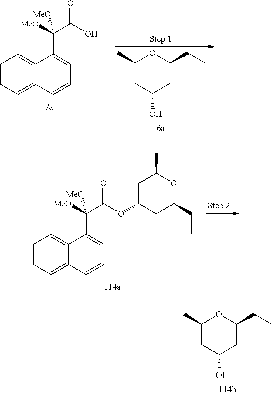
C1(C)CC(O)CC(CC)O1.C1=CC=C2C(=C1)C(C([MeO])(C(O)=O)[MeO])=CC=C2.C1=CC=C2C(=C1)C(C([MeO])(C(OC1CC(CC)OC(C)C1)=O)[MeO])=CC=C2.C1(C)CC(O)CC(CC)O1
